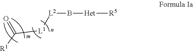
[L2](B[Het][R5])[L1]C([R1])=O
